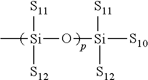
C[Si](O[Si]([S10])([S12])[S11])([S11])[S12]
